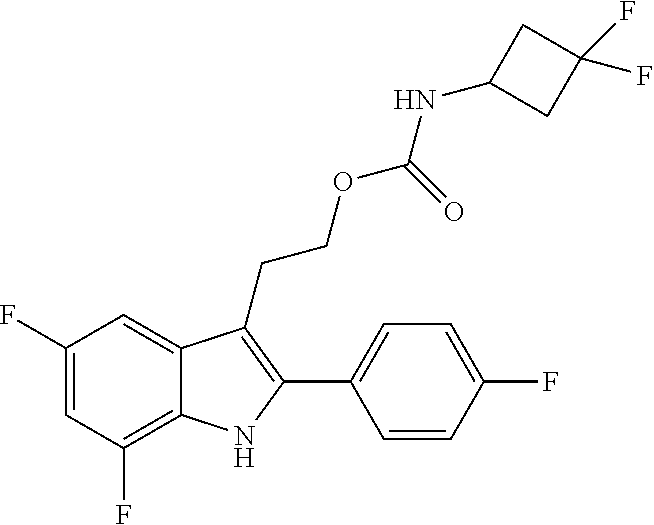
C1(F)=C2C(=CC(F)=C1)C(CCOC(NC1CC(F)(F)C1)=O)=C(C1=CC=C(F)C=C1)N2
